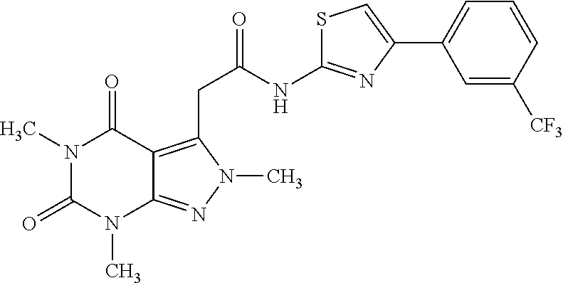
N1(C)C(=O)N(C)C2=NN(C)C(CC(NC3=NC(C4=CC=CC([CF3])=C4)=CS3)=O)=C2C1=O
